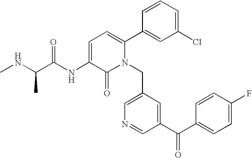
C1=C(NC(C(NC)C)=O)C(=O)N(CC2=CN=CC(C(C3=CC=C(F)C=C3)=O)=C2)C(C2=CC(Cl)=CC=C2)=C1
